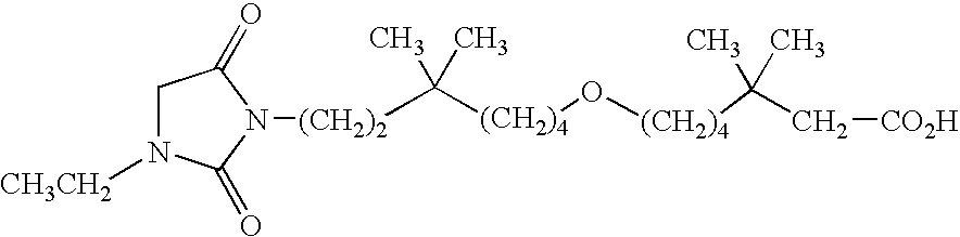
C([(CH2)4]O[(CH2)4]C(C[CO2H])(C)C)(C)(C)[(CH2)2]N1C(=O)CN([CH3CH2])C1=O
